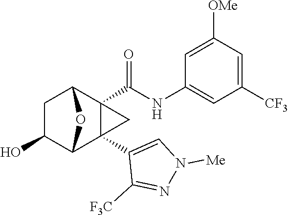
C1(O)C2C3(C4=CN([Me])N=C4[F3C])C(C(NC4=CC([CF3])=CC([OMe])=C4)=O)(C(C1)O2)C3
